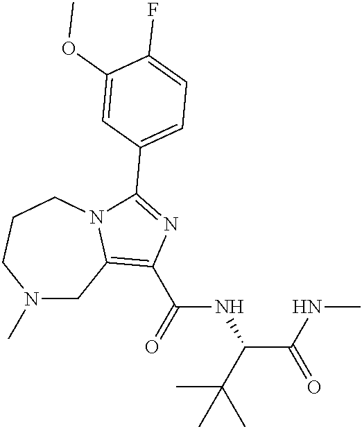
N1(C)CC2=C(C(=O)NC(C(NC)=O)C(C)(C)C)N=C(C3=CC=C(F)C(OC)=C3)N2CCC1
